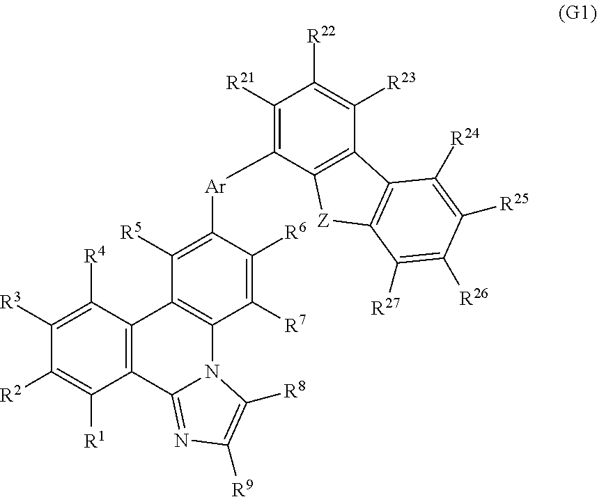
C1([R21])=C([Ar]C2=C([R5])C3=C(C([R7])=C2[R6])N2C(=NC([R9])=C2[R8])C2=C3C([R4])=C([R3])C([R2])=C2[R1])C2=C(C([R23])=C1[R22])C1=C([Z]2)C([R27])=C([R26])C([R25])=C1[R24]
